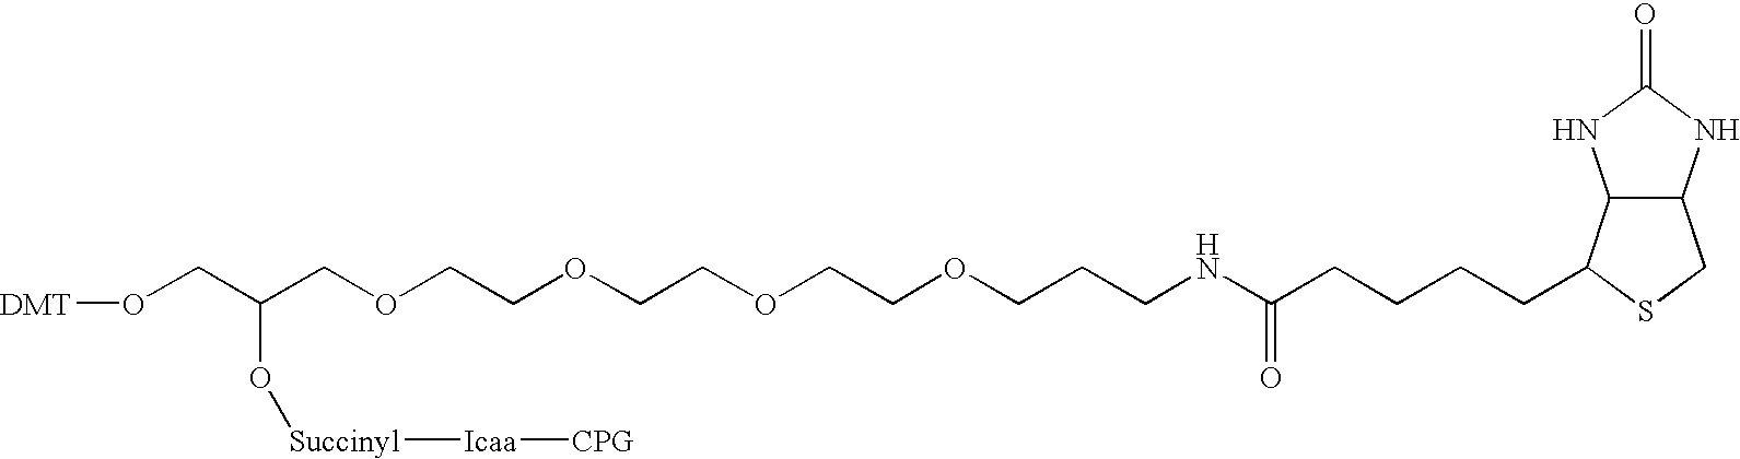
[DMT]OCC(COCCOCCOCCOCCCNC(CCCCC1C2C(CS1)NC(=O)N2)=O)O[Succinyl][Icaa][CPG]
